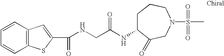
C1=CC=CC2=C1C=C(C(=O)NCC(NC1CCCN(S(C)(=O)=O)CC1=O)=O)S2
